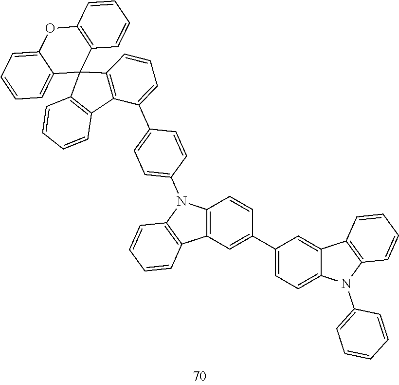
C1(C2=CC=CC3=C2C2=C(C34C3=CC=CC=C3OC3=C4C=CC=C3)C=CC=C2)=CC=C(N2C3=C(C=C(C4=CC=C5C(=C4)C4=C(N5C5=CC=CC=C5)C=CC=C4)C=C3)C3=C2C=CC=C3)C=C1
